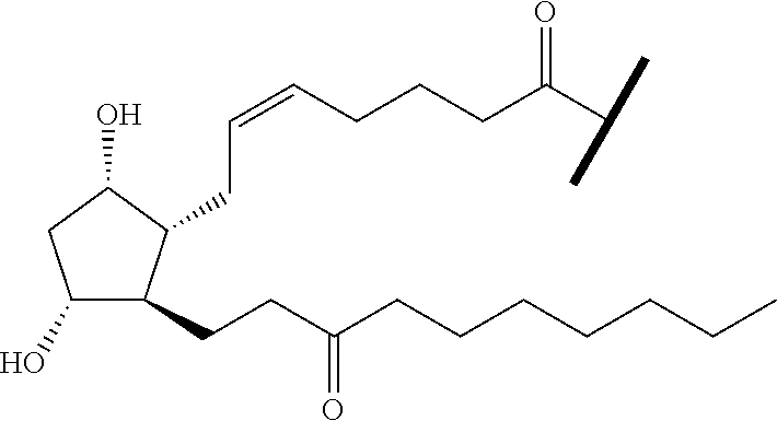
C1(O)C(CCC(CCCCCCC)=O)C(CC=CCCCC(C(C)C)=O)C(O)C1
